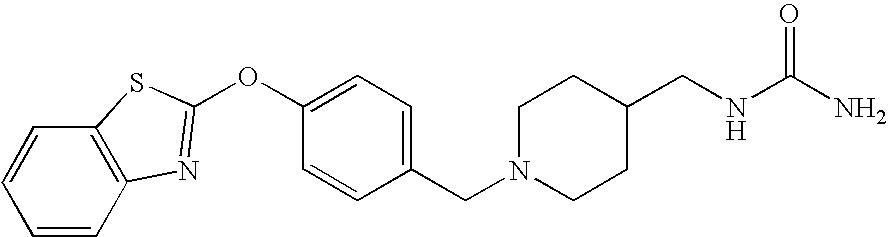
C1=CC2=C(C=C1)SC(OC1=CC=C(CN3CCC(CNC(N)=O)CC3)C=C1)=N2
